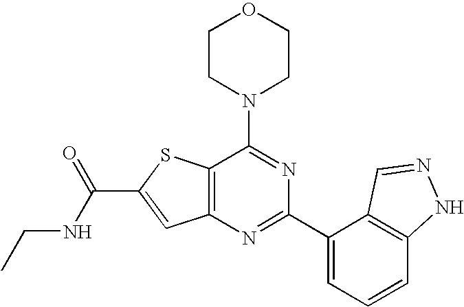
C1CN(C2=NC(C3=CC=CC4=C3C=NN4)=NC3=C2SC(C(=O)NCC)=C3)CCO1
